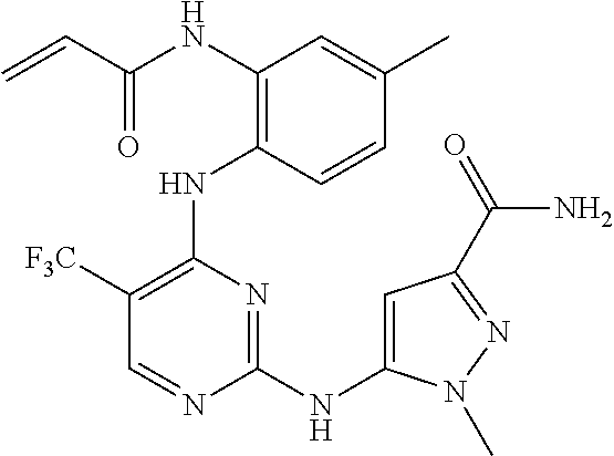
N(C1=C(NC2=C([F3C])C=NC(NC3=CC(C(=O)N)=NN3C)=N2)C=CC(C)=C1)C(C=C)=O
